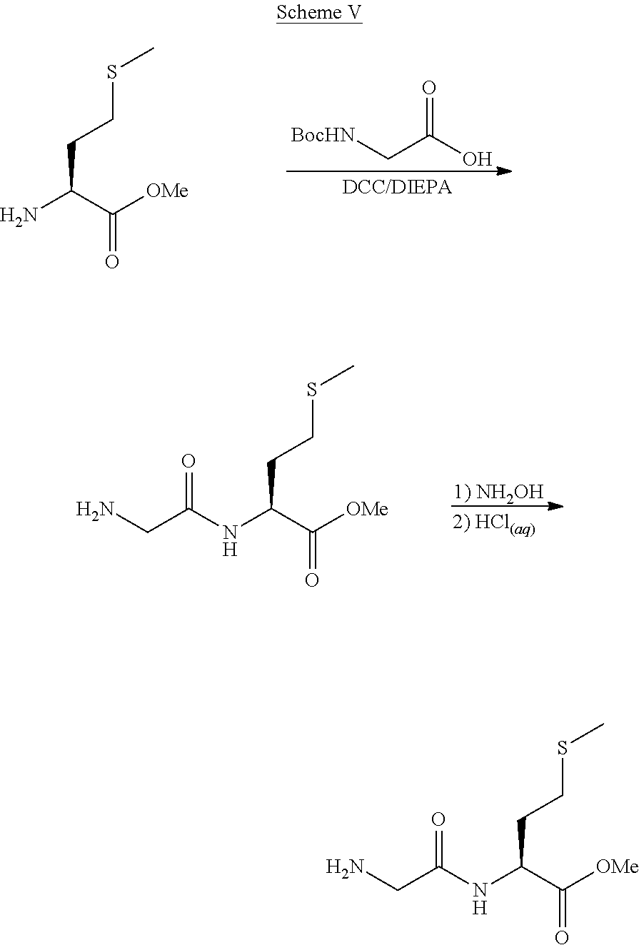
N(C(C([OMe])=O)CCSC)C(CN)=O.[1) NH2OH].N(C(C([OMe])=O)CCSC)C(CN)=O.NC(C([OMe])=O)CCSC.[BocHN]CC(O)=O
